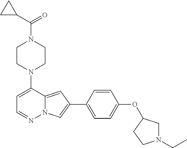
N1(C2=CC=NN3C2=CC(C2=CC=C(OC4CN(CC)CC4)C=C2)=C3)CCN(C(C2CC2)=O)CC1
